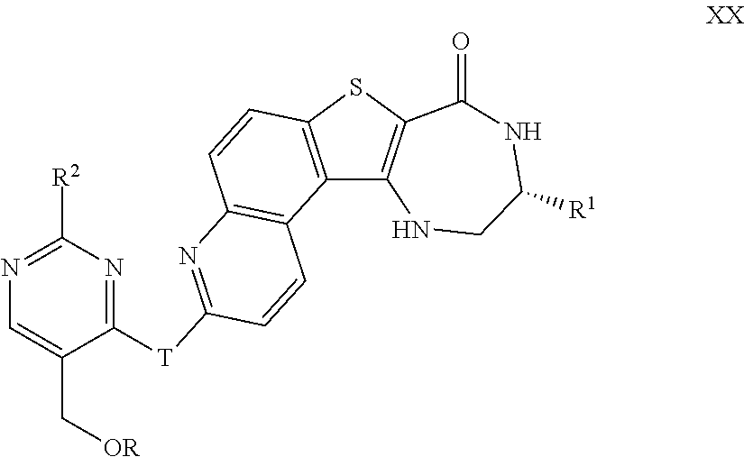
C1([T]C2=NC3=C(C4=C(SC5=C4NCC([R1])NC5=O)C=C3)C=C2)=NC([R2])=NC=C1C[OR]
